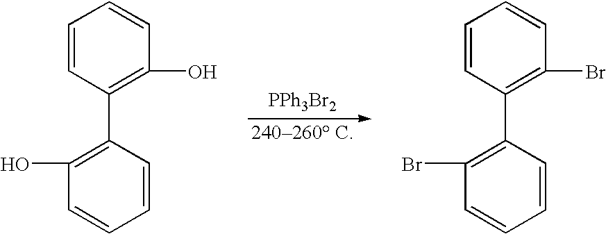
[PPh3Br2].C1=CC(C2=C(O)C=CC=C2)=C(O)C=C1.C1=CC(C2=C(Br)C=CC=C2)=C(Br)C=C1
